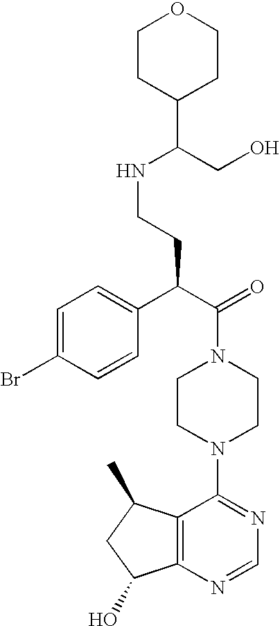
C(N1CCN(C2=NC=NC3=C2C(C)CC3O)CC1)(C(C1=CC=C(Br)C=C1)CCNC(CO)C1CCOCC1)=O
